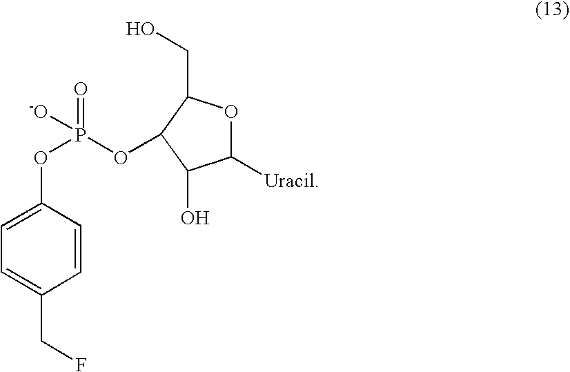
C1=C(OP(=O)([-O])OC2C(CO)OC([Uracil])C2O)C=CC(CF)=C1
